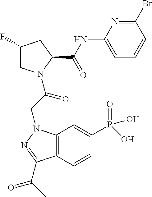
C1(F)CN(C(CN2C3=C(C=CC(P(=O)(O)O)=C3)C(C(C)=O)=N2)=O)C(C(NC2=CC=CC(Br)=N2)=O)C1
